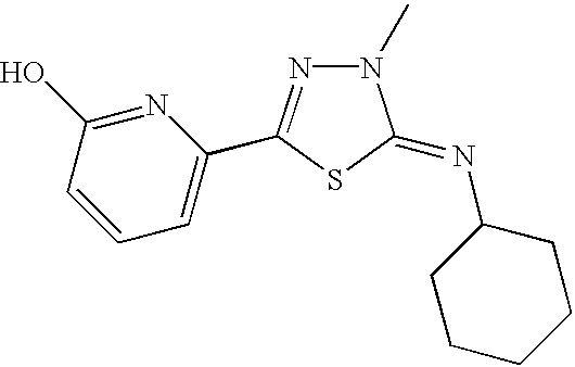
C1=CC(O)=NC(C2=NN(C)C(=NC3CCCCC3)S2)=C1
